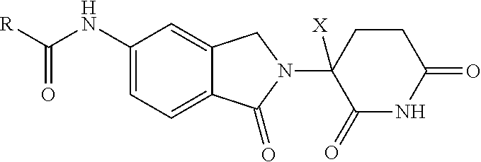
C1(NC([R])=O)=CC=C2C(=C1)CN(C1([X])C(=O)NC(=O)CC1)C2=O
